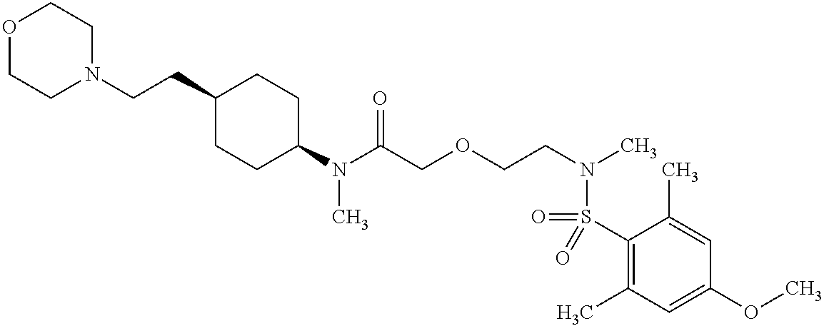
N(C(COCCN(C)S(=O)(C1=C(C)C=C(OC)C=C1C)=O)=O)(C)C1CCC(CCN2CCOCC2)CC1
